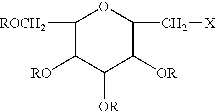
C1([ROCH2])C([RO])C([OR])C([OR])C(C[X])O1
